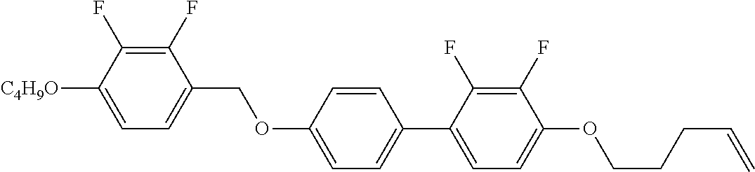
C1(F)=C(F)C([C4H9O])=CC=C1COC1=CC=C(C2=CC=C(OCCCC=C)C(F)=C2F)C=C1
